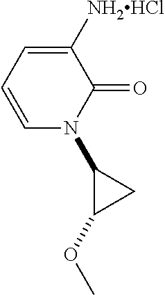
C1=C([NH2HCl])C(=O)N(C2C(OC)C2)C=C1
